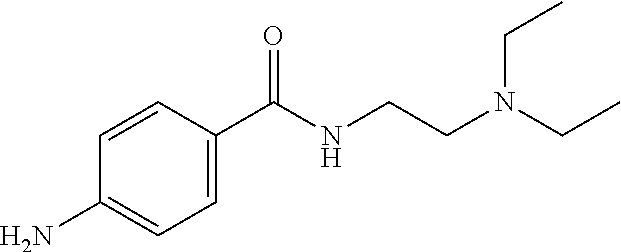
C1=C(C(NCCN(CC)CC)=O)C=CC(N)=C1
